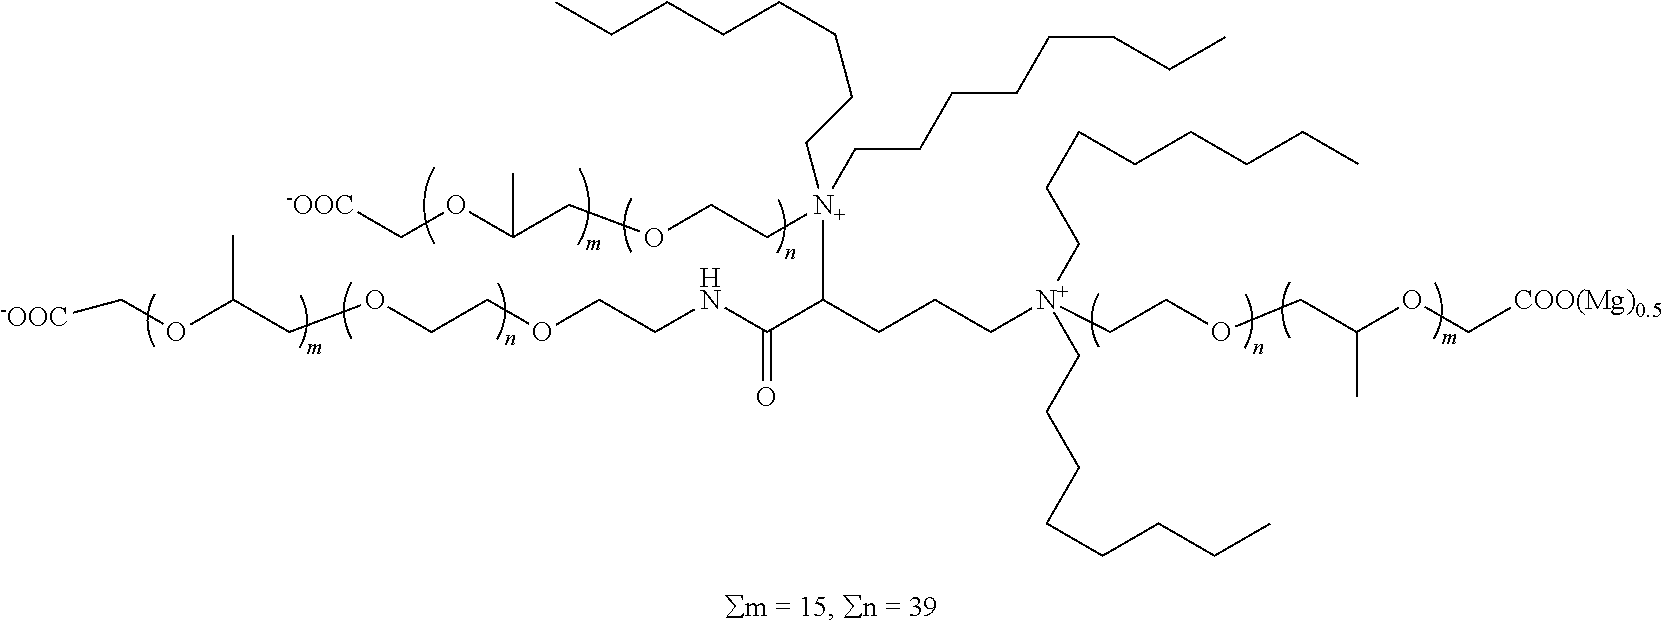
[-OOC]COC(COCCOCCNC(C(CCC[N+](CCOCC(OC[COO(Mg)0.5])C)(CCCCCCCC)CCCCCCCC)[N+](CCOCC(OC[-OOC])C)(CCCCCCCC)CCCCCCCC)=O)C
